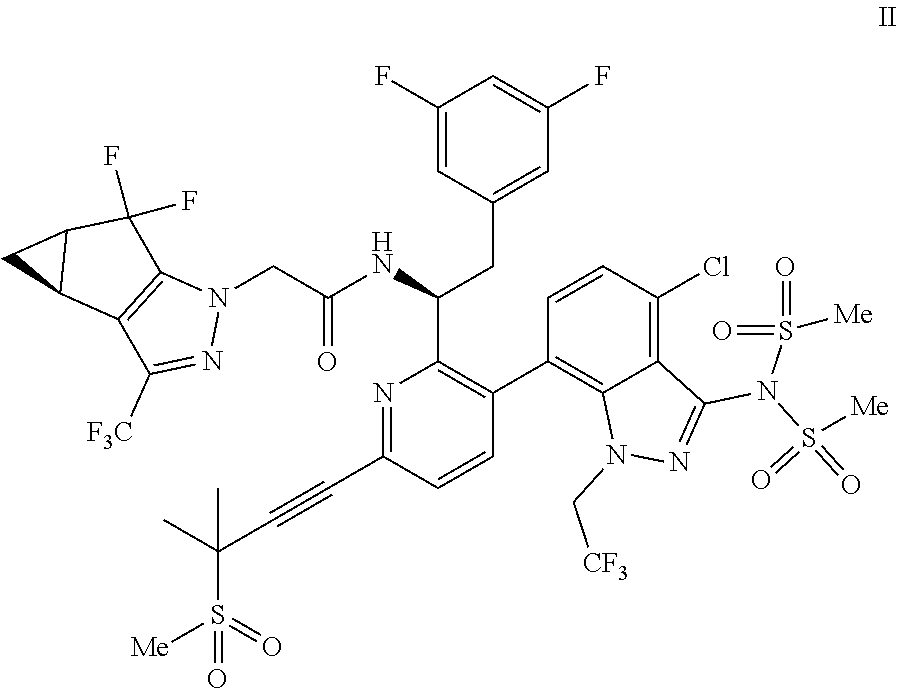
N1=C(N(S(=O)(=O)[Me])S(=O)(=O)[Me])C2=C(Cl)C=CC(C3=C(C(NC(CN4C5=C(C([F3C])=N4)C4CC4C5(F)F)=O)CC4=CC(F)=CC(F)=C4)N=C(C#CC(S(=O)(=O)[Me])(C)C)C=C3)=C2N1C[CF3]
